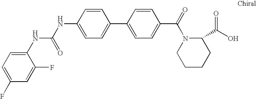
C1=C(F)C=C(F)C(NC(NC2=CC=C(C3=CC=C(C(=O)N4CCCCC4C(O)=O)C=C3)C=C2)=O)=C1
